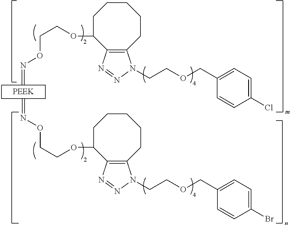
C=NOCCOC1CCCCCC2=C1N=NN2CCOCC1=CC=C(Cl)C=C1.C=NOCCOC1CCCCCC2=C1N=NN2CCOCC1=CC=C(Br)C=C1
